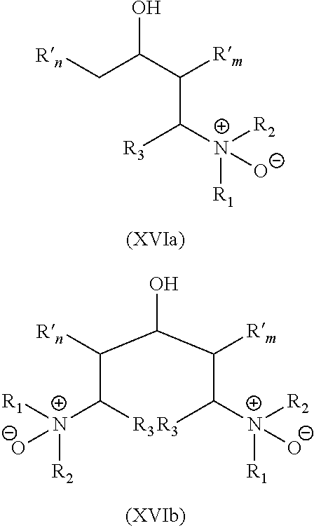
[Rn]CC(C([Rm])C([N+]([R2])([R1])[O-])[R3])O.C(C(C([Rm])C([N+]([R2])([R1])[O-])[R3])O)([Rn])C([R3])[N+]([R2])([R1])[O-]
